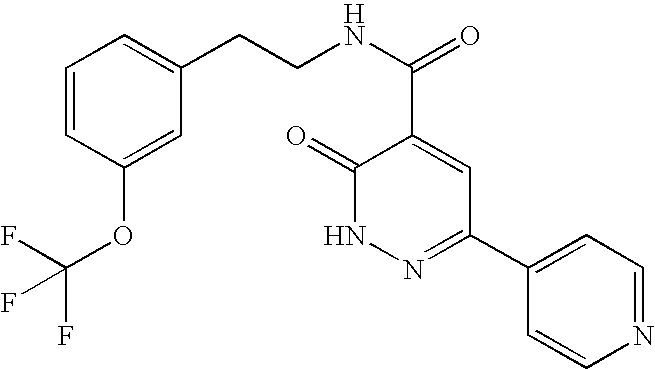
C1(=O)NN=C(C2=CC=NC=C2)C=C1C(NCCC1=CC=CC(OC(F)(F)F)=C1)=O
